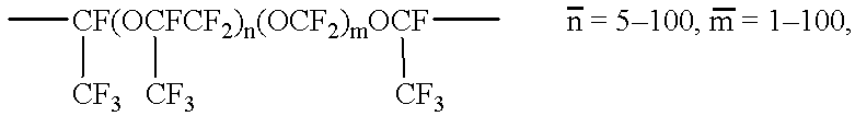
C[CF(OCFCF2)n(OCF2)mOCF](C)([CF3])([CF3])[CF3]
